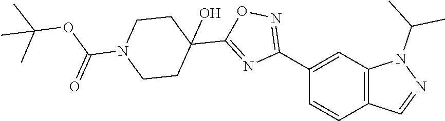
C1(C2=NOC(C3(O)CCN(C(OC(C)(C)C)=O)CC3)=N2)=CC2=C(C=C1)C=NN2C(C)C
